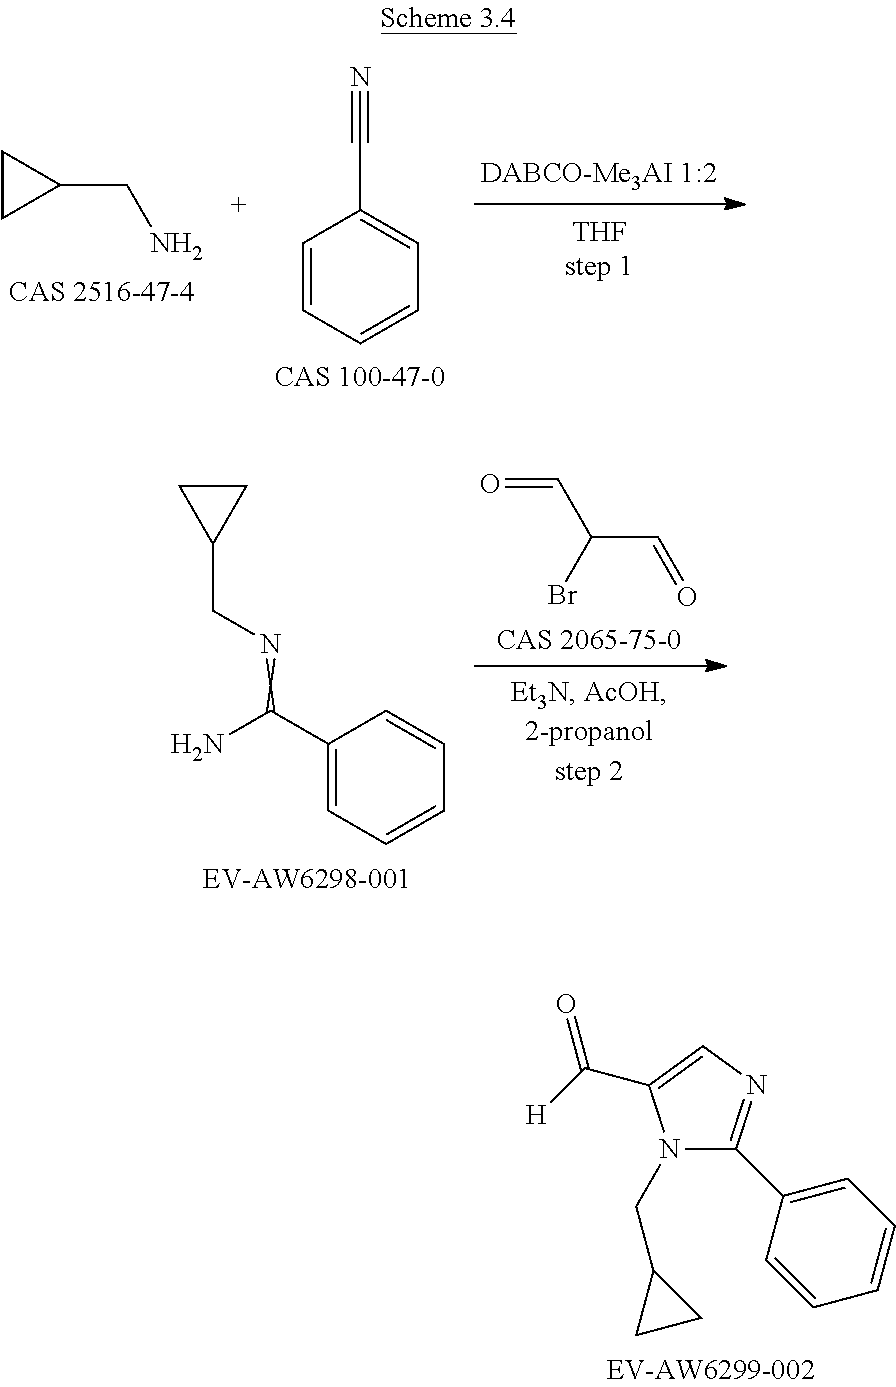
N#CC1=CC=CC=C1.C1CC1CN.N1=C(C2=CC=CC=C2)N(CC2CC2)C(C([H])=O)=C1.O=CC(C=O)Br.C1CC1CN=C(N)C1=CC=CC=C1
